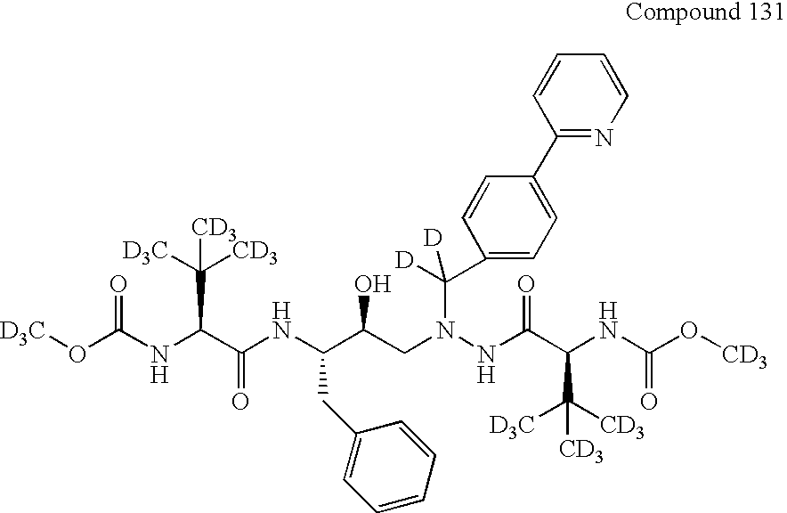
[D3C]OC(NC(C(NC(C(CN(NC(C(NC(O[CD3])=O)C([CD3])([D3C])[CD3])=O)C(C1=CC=C(C2=NC=CC=C2)C=C1)([D])[D])O)CC1=CC=CC=C1)=O)C([D3C])([CD3])[CD3])=O
